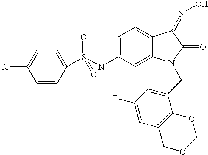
C1=CC(S(NC2=CC=C3C(=C2)N(CC2=CC(F)=CC4=C2OCOC4)C(=O)C3=NO)(=O)=O)=CC=C1Cl
